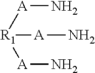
[A]([R1]([A]N)[A]N)N
